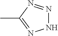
CC1=NNN=N1
